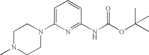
C1=C(N2CCN(C)CC2)N=C(NC(OC(C)(C)C)=O)C=C1
